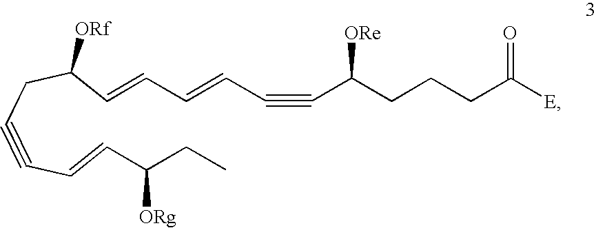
C(=CC#CCC(C=CC=CC#CC(CCCC([E])=O)[ORe])[ORf])C(CC)[ORg]
